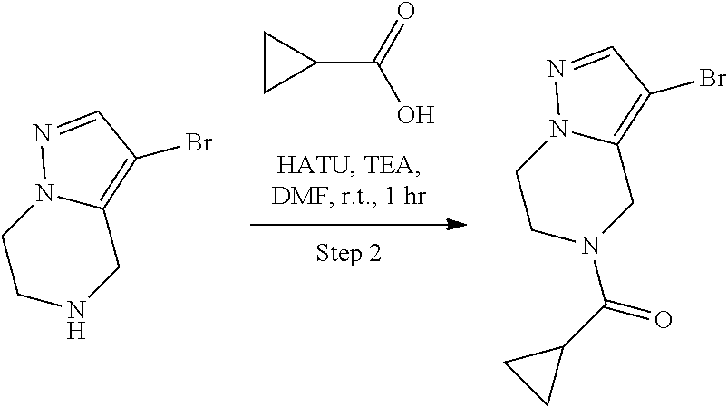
C1CC1C(=O)O.C1NCC2=C(Br)C=NN2C1.C1N(C(C2CC2)=O)CC2=C(Br)C=NN2C1
